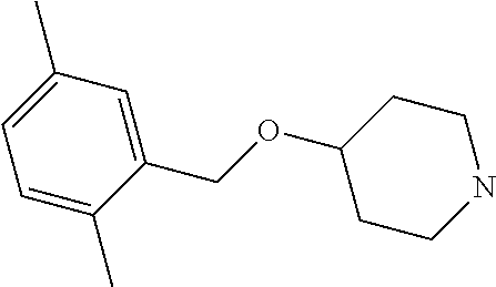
C1NCCC(OCC2=CC(C)=CC=C2C)C1
